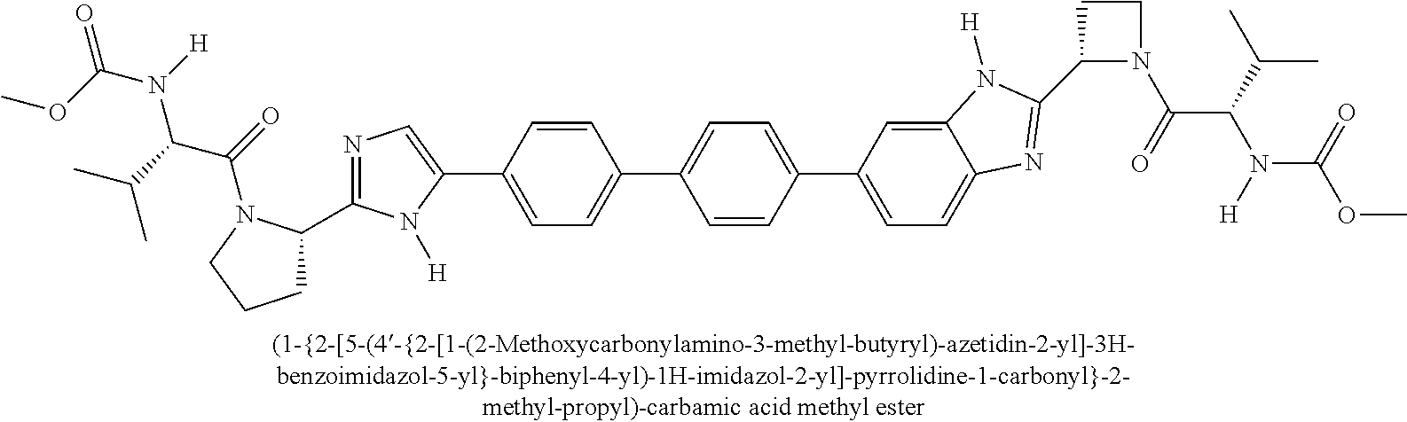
C1(C2=CC=C(C3=CC=C4C(=C3)N([H])C(C3N(C(C(N(C(OC)=O)[H])C(C)C)=O)CC3)=N4)C=C2)=CC=C(C2=CN=C(C3CCCN3C(C(N(C(=O)OC)[H])C(C)C)=O)N2[H])C=C1
